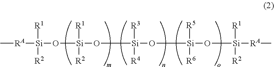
[RA]([Si](O[Si](O[Si](O[Si](O[Si]([RA]C)([R1])[R2])([R5])[R6])([R3])[R4])([R1])[R2])([R1])[R2])C
